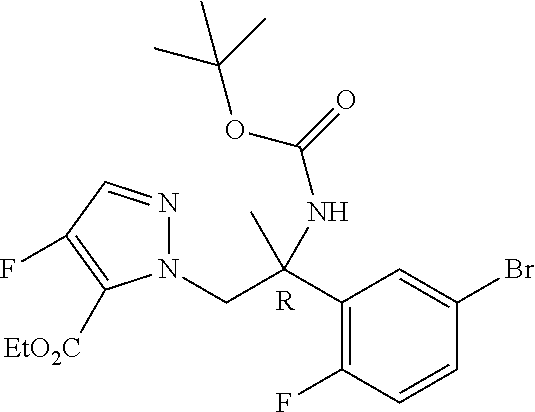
C1(C(CN2C([EtO2C])=C(F)C=N2)(C)NC(=O)OC(C)(C)C)=C(F)C=CC(Br)=C1.[R]
